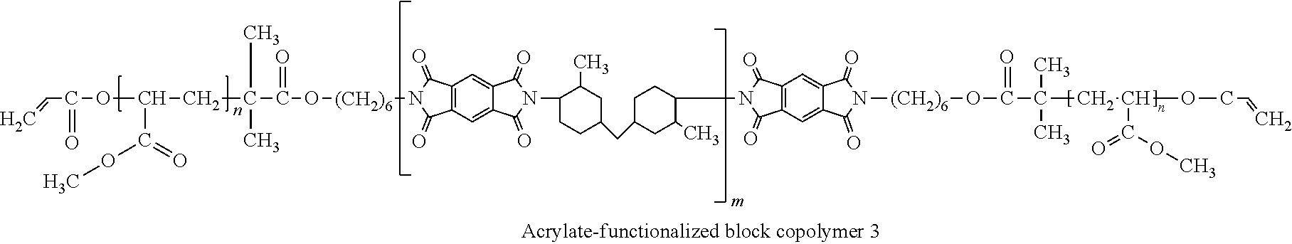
O(C(CC(C)(C)C(=O)O[(CH2)6]N1C(=O)C2=C(C=C3C(=C2)C(=O)N(C2CCC(CC4CC(C)C(N5C(=O)C6=C(C=C7C(=O)N([(CH2)6]OC(C(C)(C)CC(OCC=C)C(=O)OC)=O)C(=O)C7=C6)C5=O)CC4)CC2C)C3=O)C1=O)C(=O)OC)C(=O)C=C
